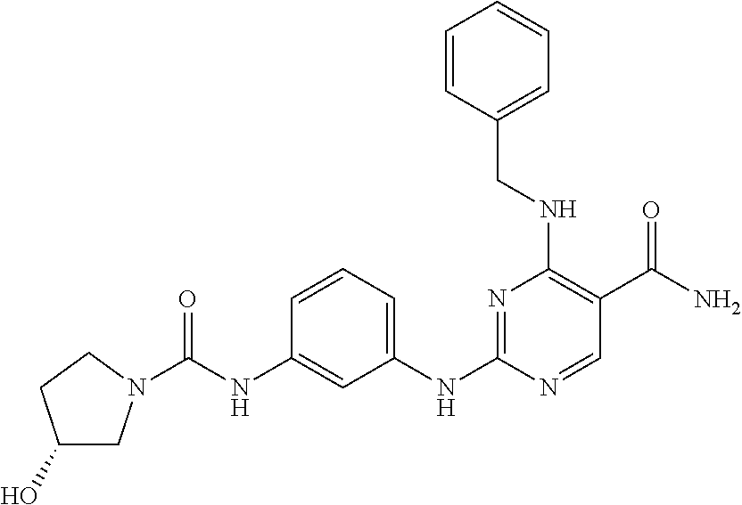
C1(CNC2=C(C(N)=O)C=NC(NC3=CC=CC(NC(=O)N4CC(O)CC4)=C3)=N2)=CC=CC=C1
